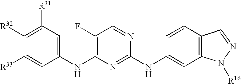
C1(F)=C(NC2=CC([R31])=C([R32])C([R33])=C2)N=C(NC2=CC3=C(C=C2)C=NN3[R16])N=C1
